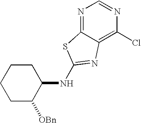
N1=C2C(=C(Cl)N=C1)N=C(NC1CCCCC1[OBn])S2
